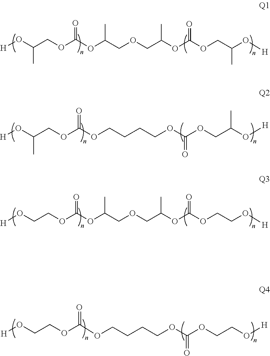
CC(O[H])COC(OC(COCC(OC(OCC(C)O[H])=O)C)C)=O.CC(O[H])COC(OCCCCOC(OCC(C)O[H])=O)=O.C(O[H])COC(OC(COCC(OC(OCCO[H])=O)C)C)=O.C(O[H])COC(OCCCCOC(OCCO[H])=O)=O
